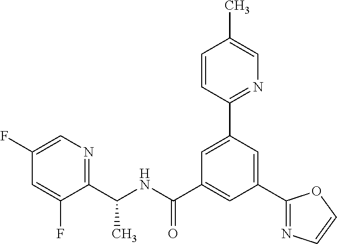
C(NC(C1=CC(C2=NC=CO2)=CC(C2=NC=C(C)C=C2)=C1)=O)(C1=NC=C(F)C=C1F)C
